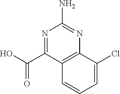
N1=C(C(O)=O)C2=C(N=C1N)C(Cl)=CC=C2
